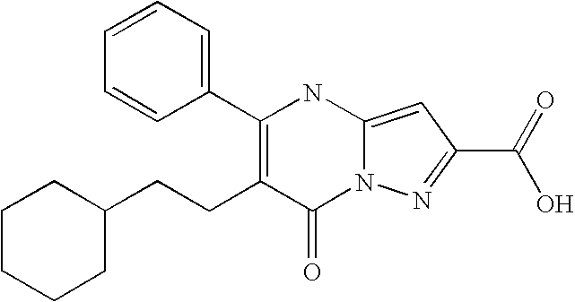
C1(=O)N2C(=CC(C(=O)O)=N2)NC(C2=CC=CC=C2)=C1CCC1CCCCC1
